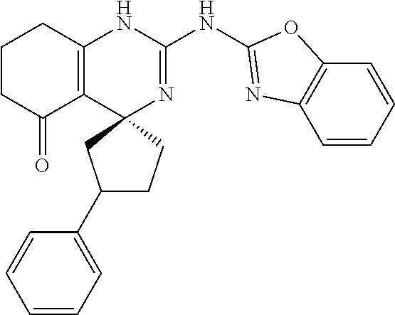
C1CC(=O)C2=C(C1)NC(NC1=NC3=C(C=CC=C3)O1)=NC21CCC(C2=CC=CC=C2)C1
